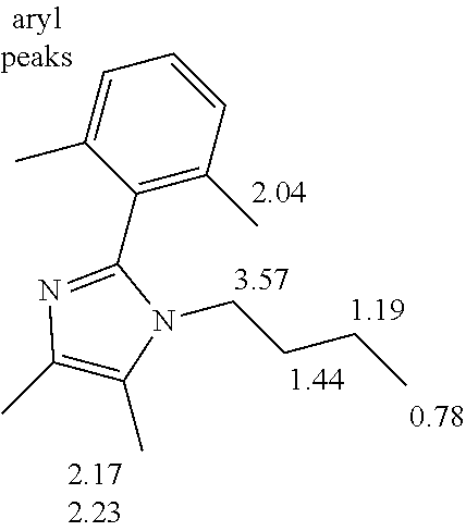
C1(C2=NC(C)=C(C)N2CCCC)=C(C)C=CC=C1C
